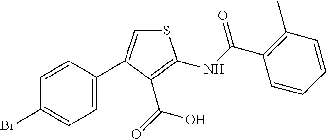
S1C=C(C2=CC=C(Br)C=C2)C(C(=O)O)=C1NC(C1=C(C)C=CC=C1)=O
